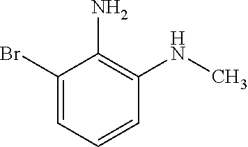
C1(Br)=CC=CC(NC)=C1N
